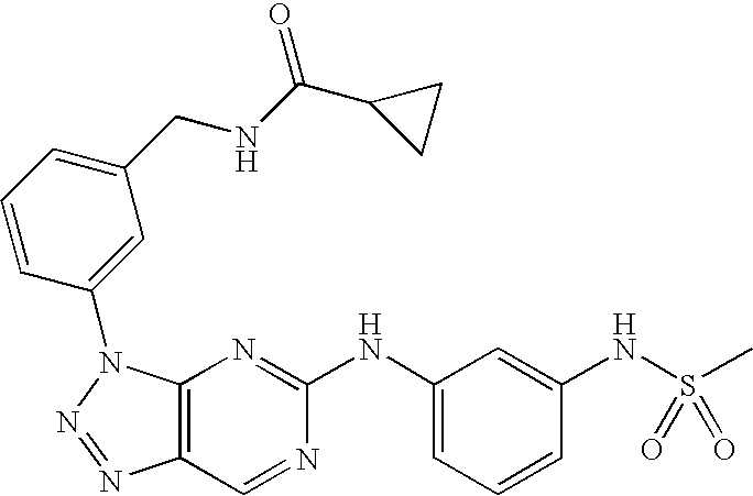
C12=C(N(C3=CC(CNC(C4CC4)=O)=CC=C3)N=N1)N=C(NC1=CC=CC(NS(C)(=O)=O)=C1)N=C2
